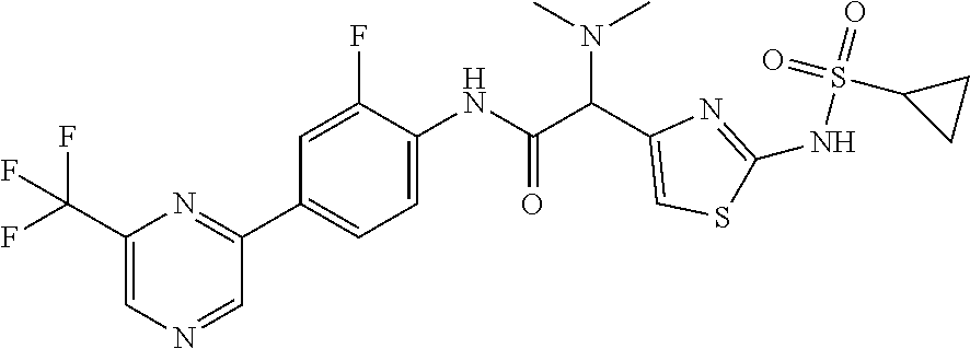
C1(C2=NC(C(F)(F)F)=CN=C2)=CC=C(NC(C(C2=CSC(NS(=O)(=O)C3CC3)=N2)N(C)C)=O)C(F)=C1
